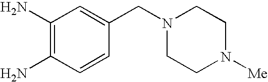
C1(N)=C(N)C=CC(CN2CCN([Me])CC2)=C1
